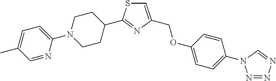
C1=C(C)C=NC(N2CCC(C3=NC(COC4=CC=C(N5N=NN=C5)C=C4)=CS3)CC2)=C1
